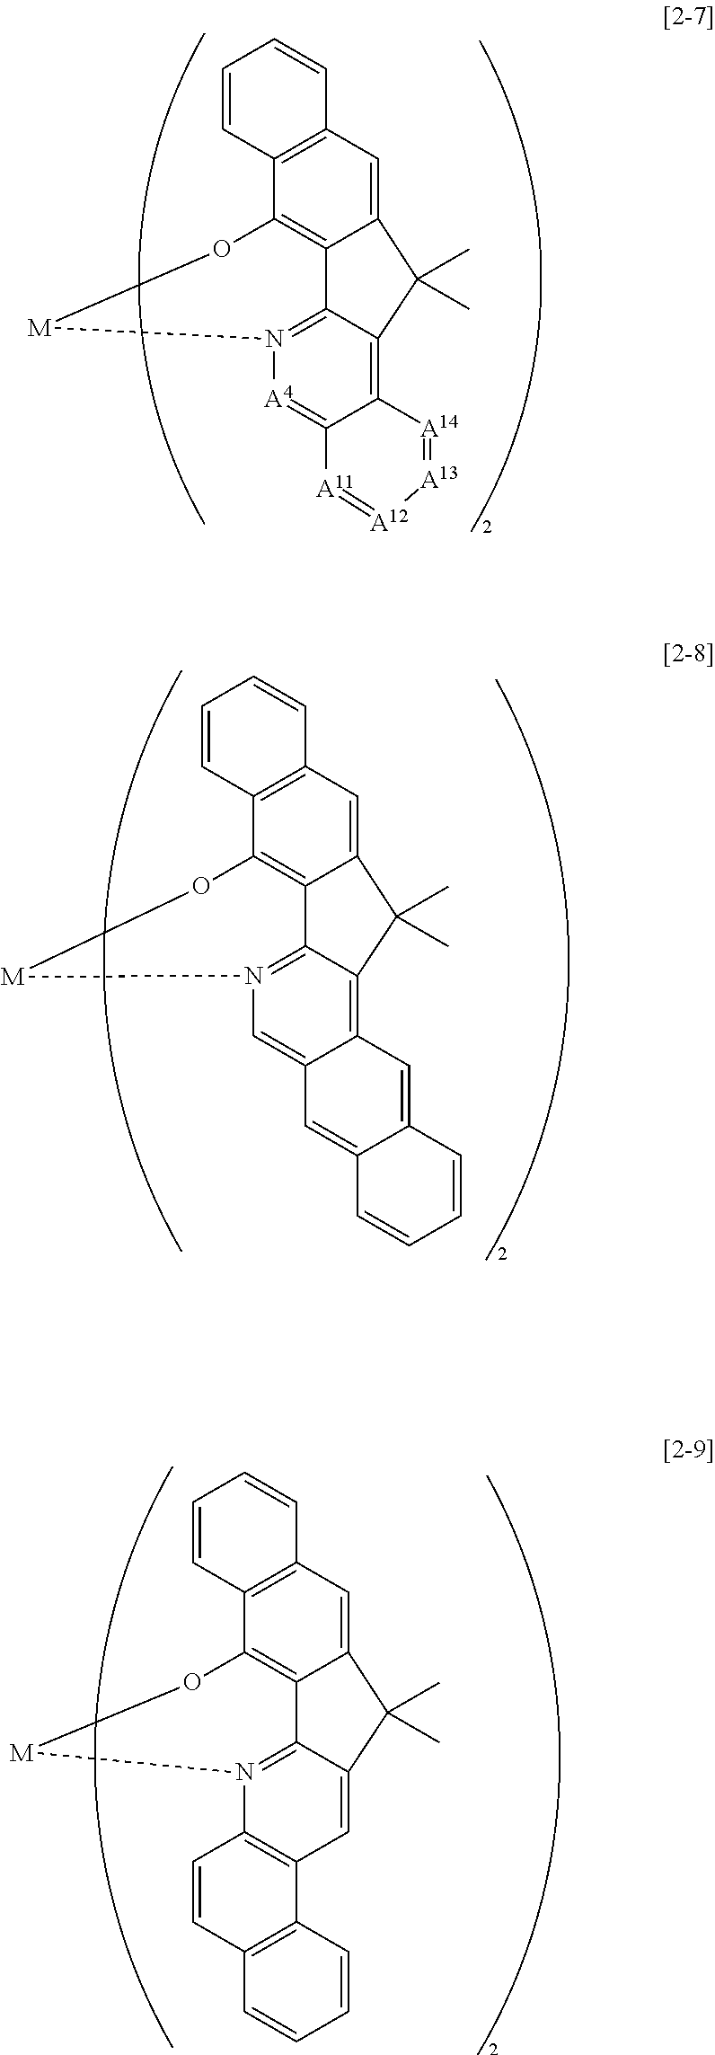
C12=CC3=C(C4=C1C1=N([A4]=C5C(=C1C2(C)C)[A14]=[A13][A12]=[A11]5)[M]O4)C=CC=C3.C12=CC3=C(C4=C1C1=N(C=C5C(=C1C2(C)C)C=C1C(=C5)C=CC=C1)[M]O4)C=CC=C3.C12=CC3=C(C4=C1C1=N(C5=C(C=C1C2(C)C)C1=C(C=C5)C=CC=C1)[M]O4)C=CC=C3
